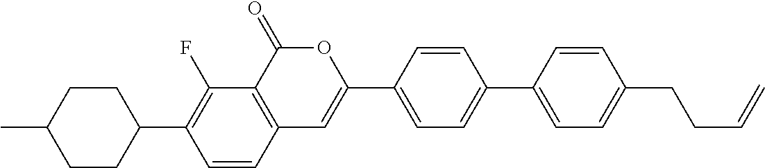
C12=C(C(=O)OC(C3=CC=C(C4=CC=C(CCC=C)C=C4)C=C3)=C1)C(F)=C(C1CCC(C)CC1)C=C2
